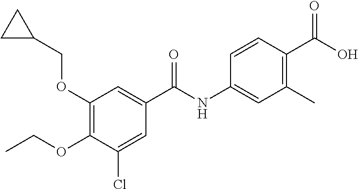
C(OC1=C(OCC2CC2)C=C(C(NC2=CC(C)=C(C(O)=O)C=C2)=O)C=C1Cl)C
